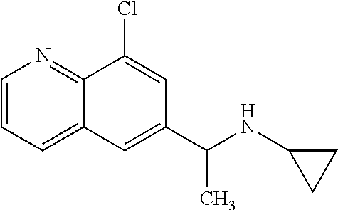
C1=CC=C2C(=N1)C(Cl)=CC(C(NC1CC1)C)=C2
